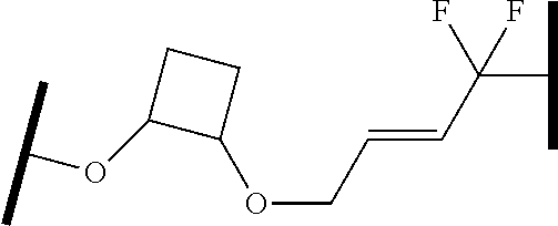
C1(OC(C)C)C(OCC=CC(F)(C(C)C)F)CC1
